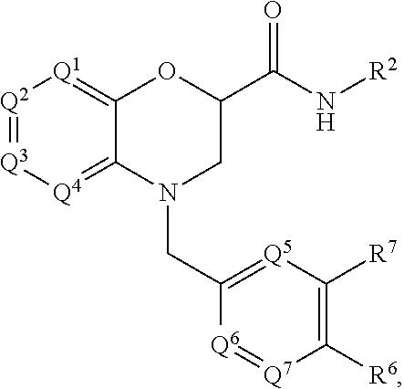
[Q2]1=[Q3][Q4]=C2C(=[Q1]1)OC(C(N[R2])=O)CN2CC1=[Q5]C([R7])=C([R6])[Q7]=[Q6]1
